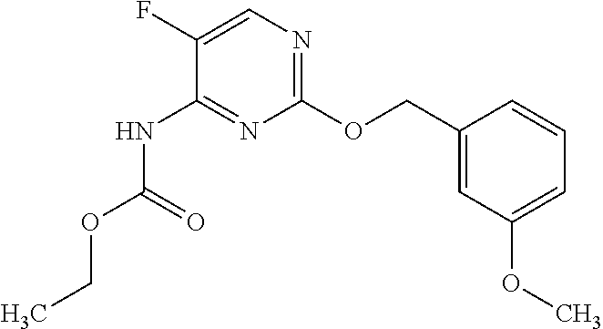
C1(F)=CN=C(OCC2=CC(OC)=CC=C2)N=C1NC(OCC)=O
